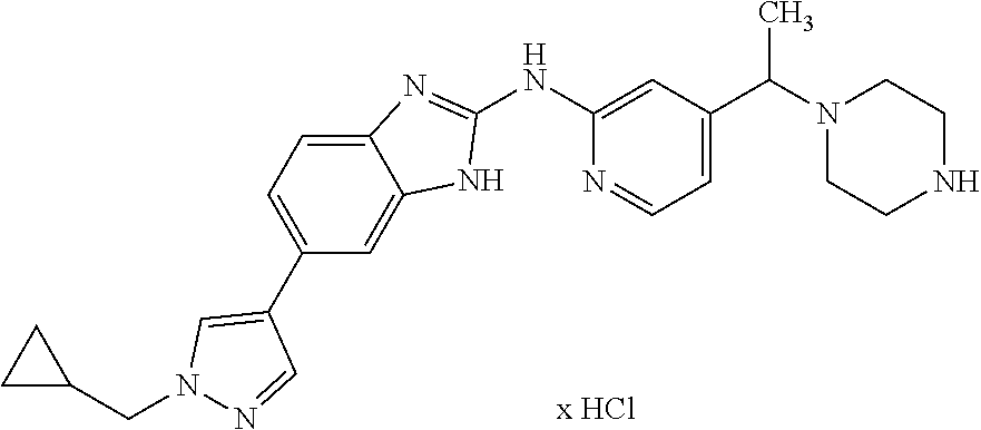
C1(NC2=CC(C(N3CCNCC3)C)=CC=N2)=NC2=CC=C(C3=CN(CC4CC4)N=C3)C=C2N1
